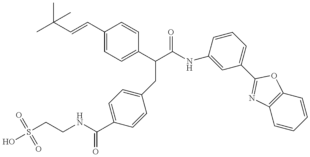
S(CCNC(C1=CC=C(CC(C(NC2=CC(C3=NC4=C(C=CC=C4)O3)=CC=C2)=O)C2=CC=C(C=CC(C)(C)C)C=C2)C=C1)=O)(O)(=O)=O
